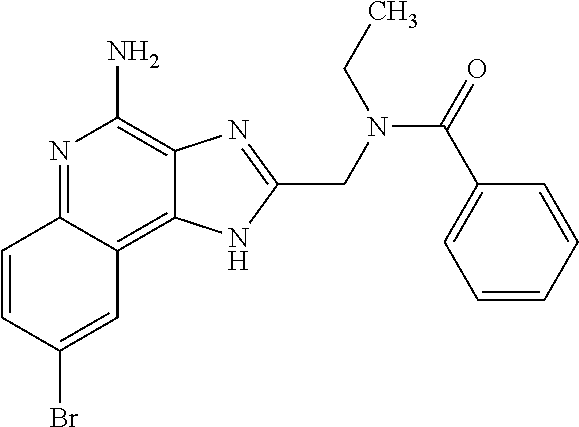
C1=CC(Br)=CC2=C3C(=C(N)N=C12)N=C(CN(C(=O)C1=CC=CC=C1)CC)N3
